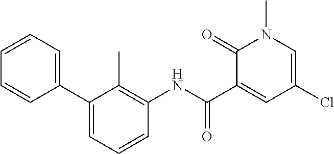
C1(=O)C(C(NC2=C(C)C(C3=CC=CC=C3)=CC=C2)=O)=CC(Cl)=CN1C
